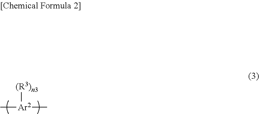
C[Ar2]([(R3)n3])C
